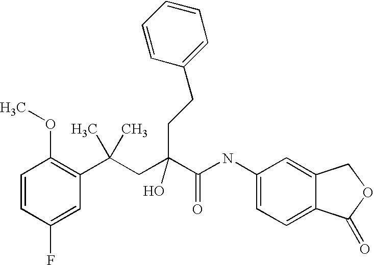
C1=CC(F)=CC(C(CC(C(NC2=CC=C3C(=C2)COC3=O)=O)(O)CCC2=CC=CC=C2)(C)C)=C1OC
